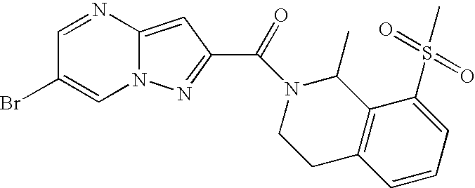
N1=CC(Br)=CN2C1=CC(C(=O)N1CCC3=C(C1C)C(S(C)(=O)=O)=CC=C3)=N2
